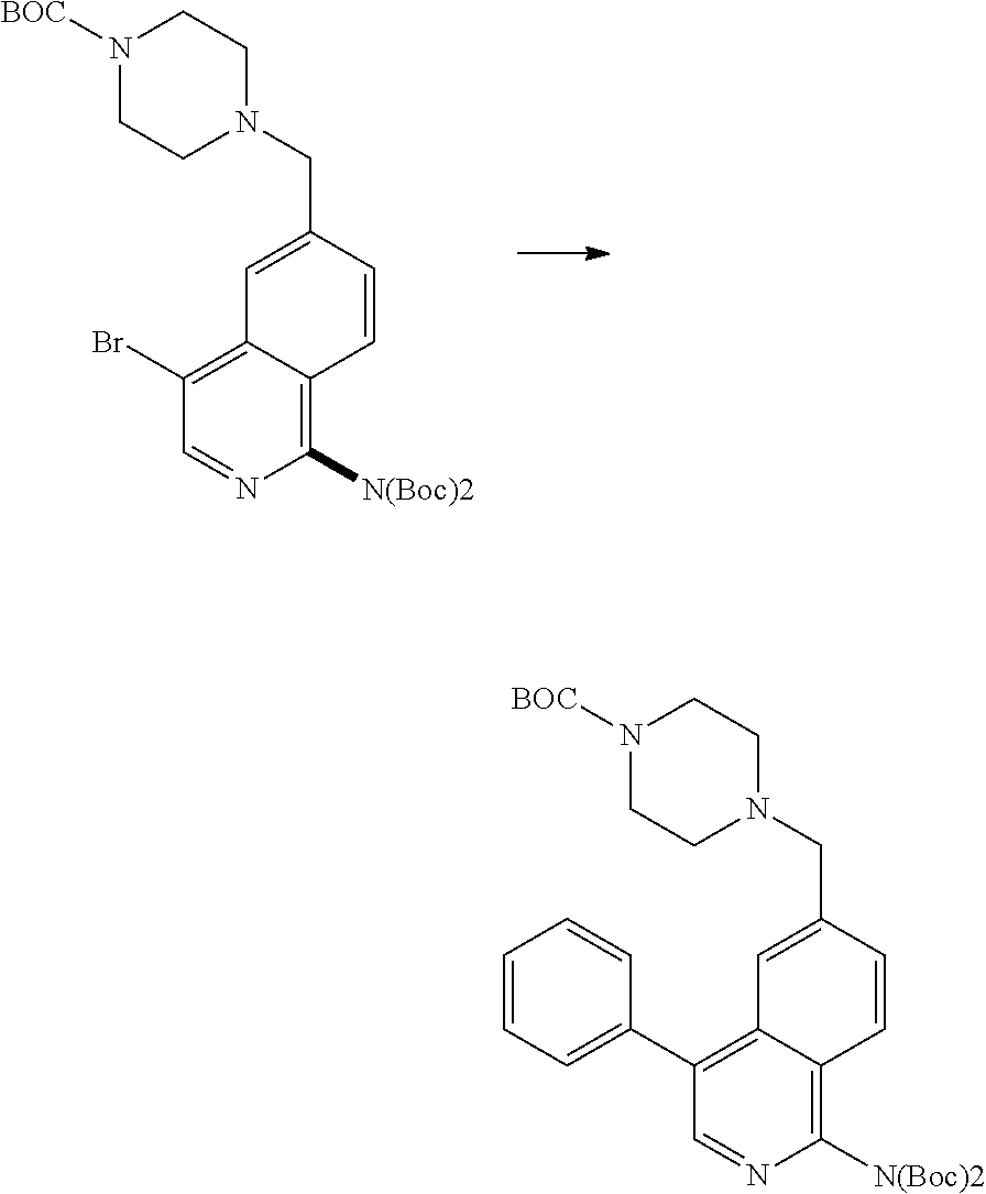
C1=NC([N(Boc)2])=C2C(=C1Br)C=C(CN1CCN([BOC])CC1)C=C2.C1=NC([N(Boc)2])=C2C(=C1C1=CC=CC=C1)C=C(CN1CCN([BOC])CC1)C=C2
